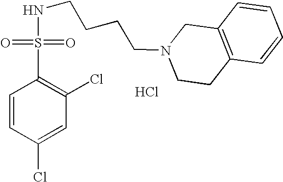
Cl.N(CCCCN1CCC2=C(C1)C=CC=C2)S(C1=C(Cl)C=C(Cl)C=C1)(=O)=O
